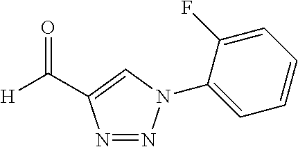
N1=NN(C2=CC=CC=C2F)C=C1C([H])=O
